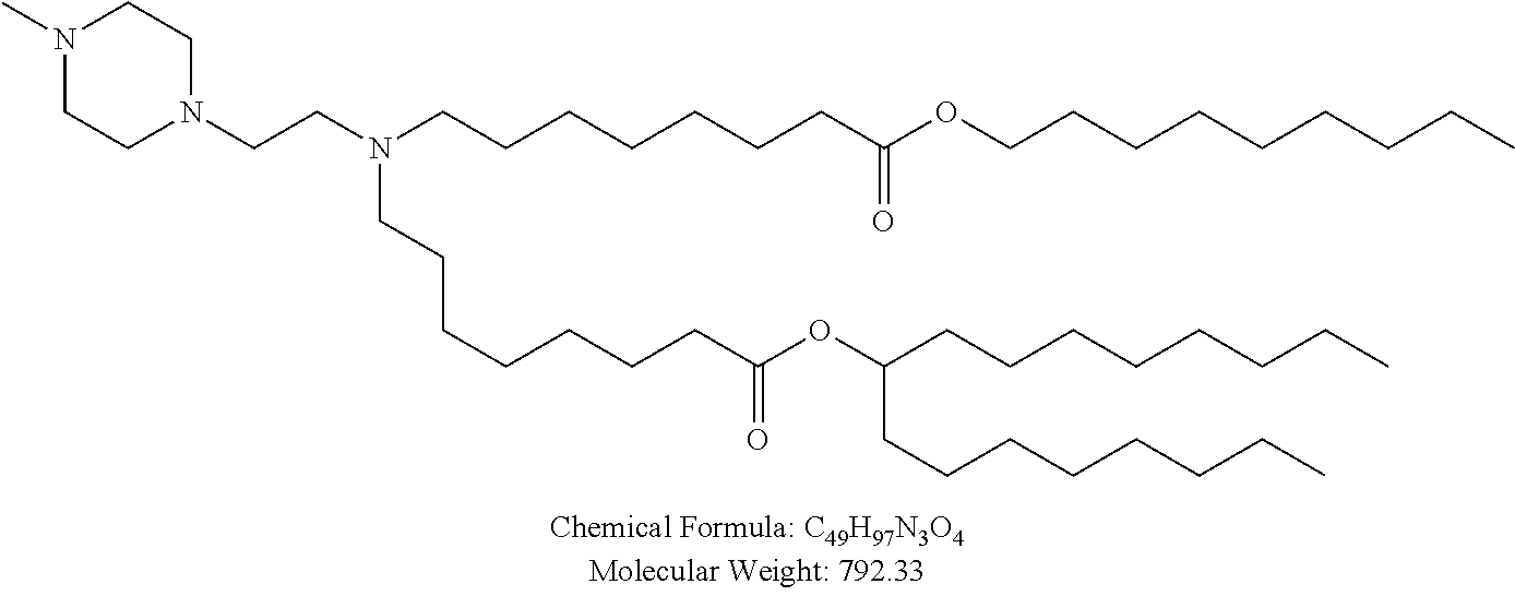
N1(C)CCN(CCN(CCCCCCCC(OCCCCCCCCC)=O)CCCCCCCC(OC(CCCCCCCC)CCCCCCCC)=O)CC1
